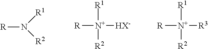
[R]N([R1])[R2].[R1][N+]([R2])([R])[HX-].[R1][N+]([R2])([R])[R3]
